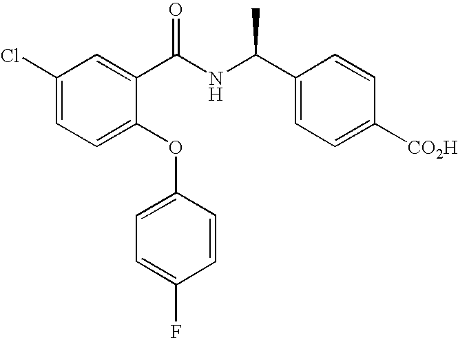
C1(Cl)=CC=C(OC2=CC=C(F)C=C2)C(C(NC(C2=CC=C([CO2H])C=C2)C)=O)=C1
